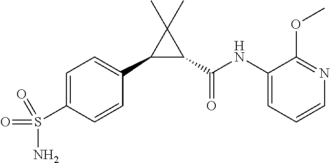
C1(C2=CC=C(S(=O)(=O)N)C=C2)C(C(NC2=CC=CN=C2OC)=O)C1(C)C
